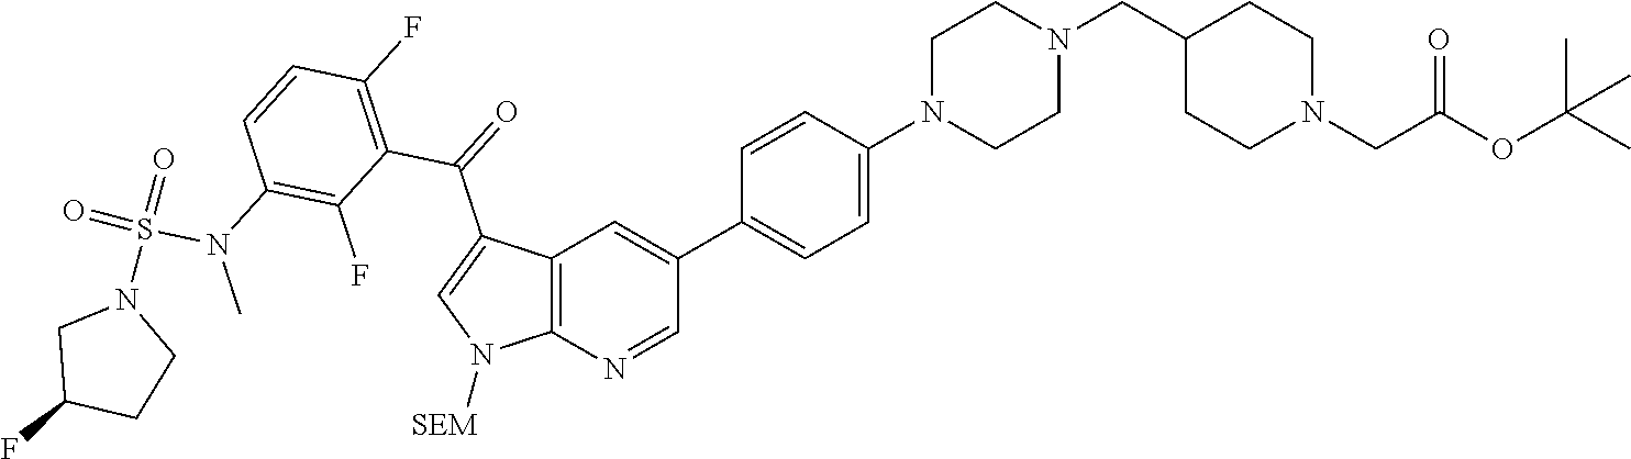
C12=C(N=CC(C3=CC=C(N4CCN(CC5CCN(CC(OC(C)(C)C)=O)CC5)CC4)C=C3)=C1)N([SEM])C=C2C(C1=C(F)C=CC(N(S(N2CC(F)CC2)(=O)=O)C)=C1F)=O
